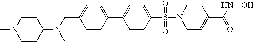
C1=CC(C2=CC=C(S(=O)(=O)N3CC=C(C(NO)=O)CC3)C=C2)=CC=C1CN(C1CCN(C)CC1)C
